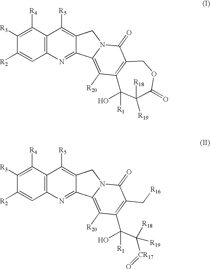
C12=C(C([R4])=C([R3])C([R2])=C1)C([R5])=C1C(=N2)C2=C([R20])C3=C(C(=O)N2C1)COC(=O)C([R18])([R19])C3(O)[R1].C12=C(C([R4])=C([R3])C([R2])=C1)C([R5])=C1C(=N2)C2=C([R20])C(C(C([R19])([R18])[CR17]=O)(O)[R1])=C(C[R16])C(=O)N2C1
